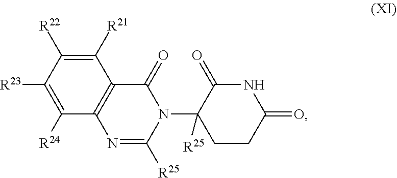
C1([R21])=C([R22])C([R23])=C([R24])C2=C1C(=O)N(C1([R25])CCC(=O)NC1=O)C([R25])=N2
